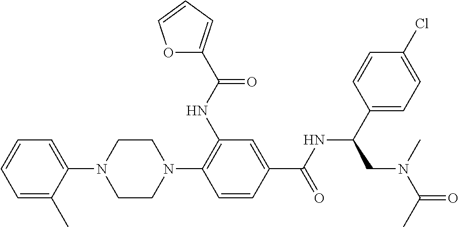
C1=C(C)C(N2CCN(C3=C(NC(=O)C4=CC=CO4)C=C(C(=O)NC(C4=CC=C(Cl)C=C4)CN(C)C(C)=O)C=C3)CC2)=CC=C1
